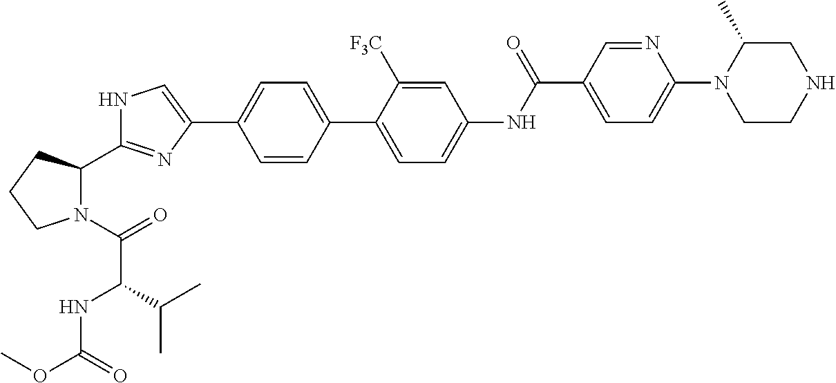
C1=CC(C2=CC=C(NC(C3=CC=C(N4CCNCC4C)N=C3)=O)C=C2[F3C])=CC=C1C1=CNC(C2N(C(=O)C(NC(OC)=O)C(C)C)CCC2)=N1
